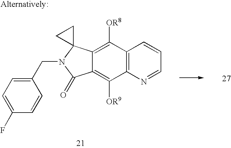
C1(CN2C(=O)C3=C([OR9])C4=C(C([OR8])=C3C23CC3)C=CC=N4)=CC=C(F)C=C1
